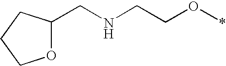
O1C(CNCCO*)CCC1
